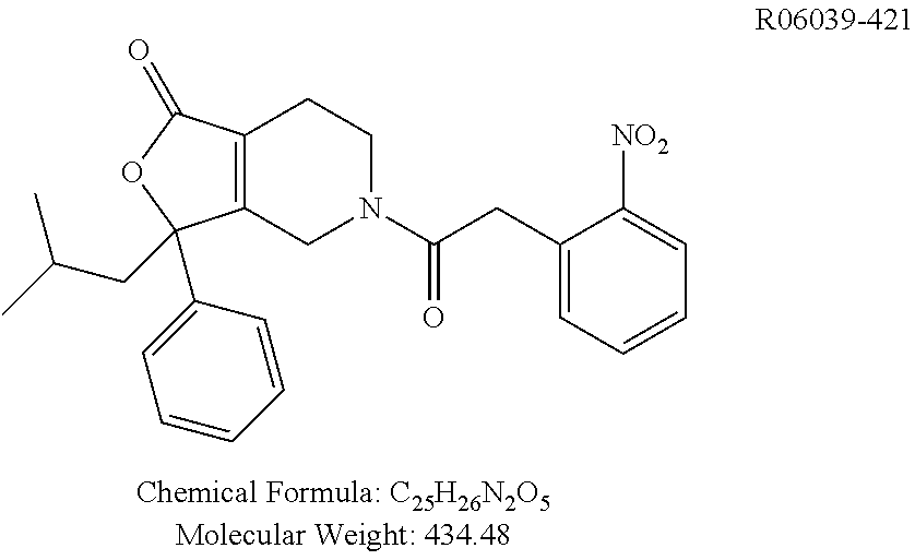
C12=C(C(=O)OC1(CC(C)C)C1=CC=CC=C1)CCN(C(CC1=CC=CC=C1[NO2])=O)C2
